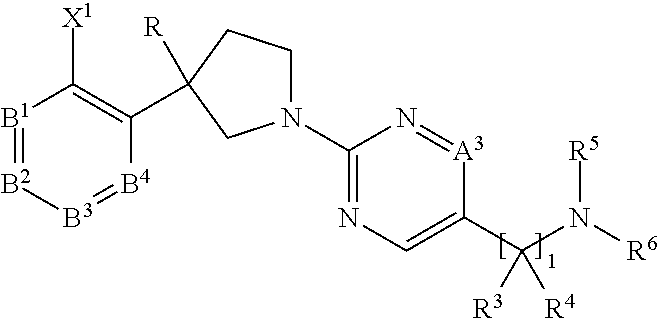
[B1]1=[B2][B3]=[B4]C(C2([R])CCN(C3=NC=C(C(N([R6])[R5])([R4])[R3])[A3]=N3)C2)=C1[X1]
